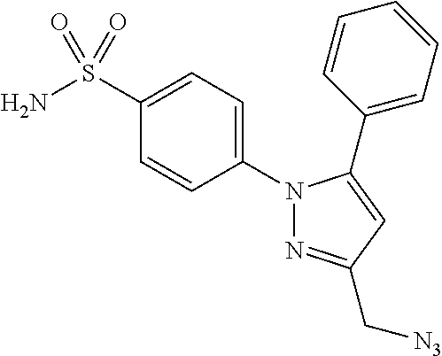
N1(C2=CC=C(S(N)(=O)=O)C=C2)N=C(C[N3])C=C1C1=CC=CC=C1
